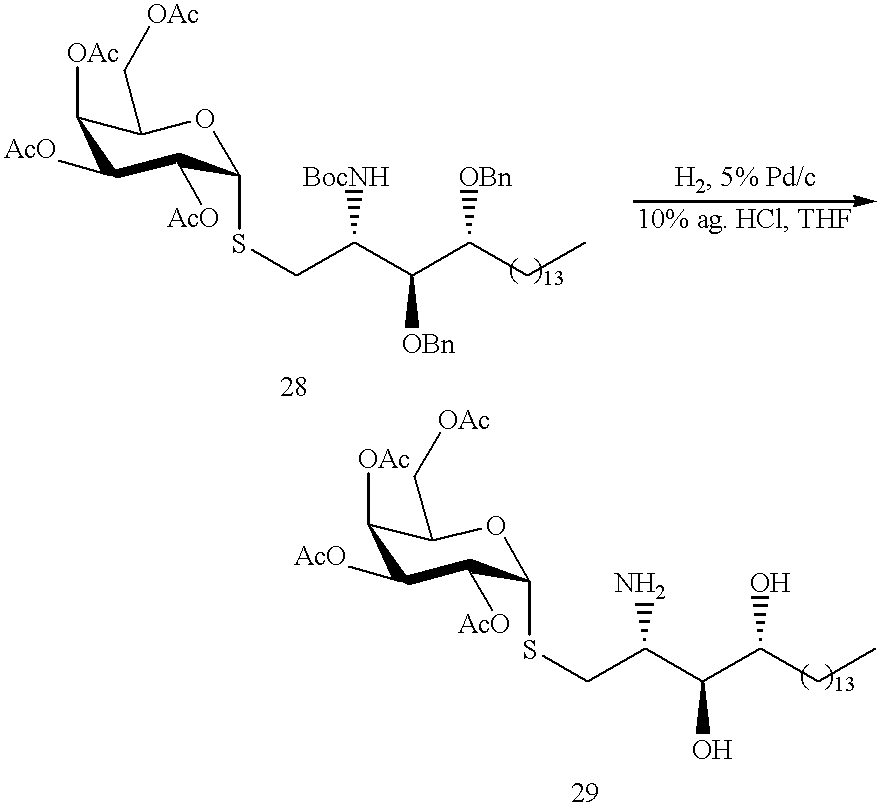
C1([OAc])C([AcO])C([AcO])C(SCC(C(C(CC)[OBn])[OBn])[BocNH])OC1C[OAc].C1([OAc])C([AcO])C([AcO])C(SCC(C(C(CC)O)O)N)OC1C[OAc]
